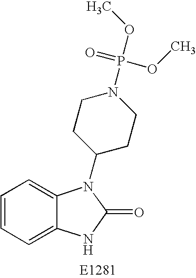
C1=CC=C2C(=C1)N(C1CCN(P(OC)(=O)OC)CC1)C(=O)N2
